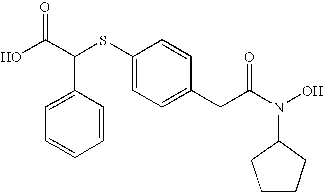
C1=C(C(C(=O)O)SC2=CC=C(CC(N(O)C3CCCC3)=O)C=C2)C=CC=C1
